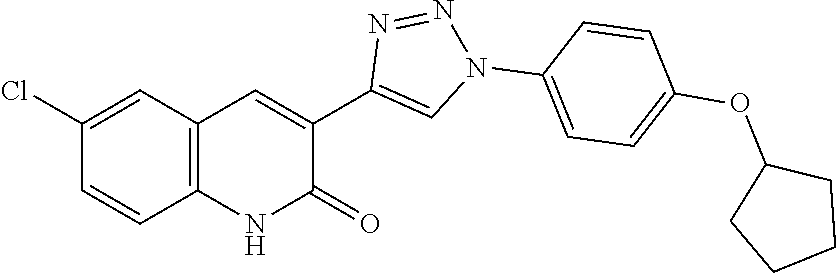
C12=C(C=C(Cl)C=C1)C=C(C1=CN(C3=CC=C(OC4CCCC4)C=C3)N=N1)C(=O)N2
